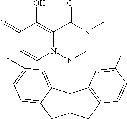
C1(=O)C=CN2C(=C1O)C(=O)N(C)CN2C12C(CC3=C1C=C(F)C=C3)CC1=CC=C(F)C=C21
